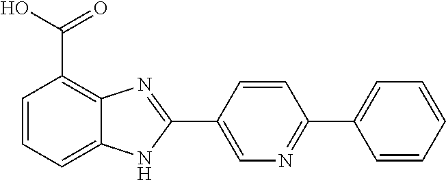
C1=C(C2=NC3=C(C(O)=O)C=CC=C3N2)C=CC(C2=CC=CC=C2)=N1
